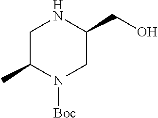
C1C(C)N([Boc])CC(CO)N1
